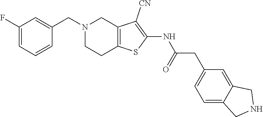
C1(NC(CC2=CC=C3C(=C2)CNC3)=O)=C([CN])C2=C(CCN(CC3=CC(F)=CC=C3)C2)S1
